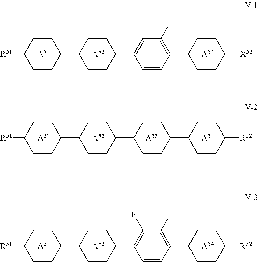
C1CC(C2CCC(C3=CC(F)=C(C4CCC([X52])CC4)C=C3)CC2)CCC1[R51].[A51].[A52].[A54].C1CC(C2CCC(C3CCC(C4CCC([R52])CC4)CC3)CC2)CCC1[R51].[A51].[A52].[A54].[A53].[A51].[A52].[A54].C1CC(C2CCC(C3=C(F)C(F)=C(C4CCC([R52])CC4)C=C3)CC2)CCC1[R51]
